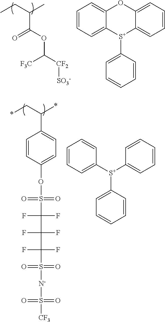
O(C(=O)C(CC)C)C([CF2][SO3-])[F3C].C1=CC=C2C(=C1)OC1=CC=CC=C1[S+]2C1=CC=CC=C1.C1=CC(OS(C(F)(F)C(F)(F)C(S([N-]S([CF3])(=O)=O)(=O)=O)(F)F)(=O)=O)=CC=C1C(C*)*.C1=CC=CC([S+](C2=CC=CC=C2)C2=CC=CC=C2)=C1
